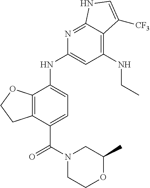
C12=C(C(NC3=CC(NCC)=C4C(=N3)NC=C4[CF3])=CC=C1C(=O)N1CCOC(C)C1)OCC2
